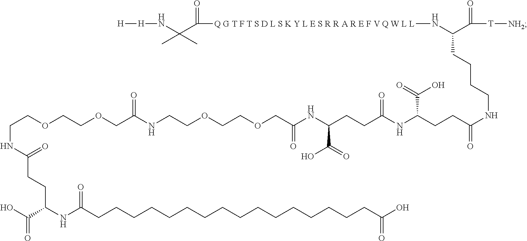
N(C(COCCOCCNC(COCCOCCNC(CCC(C(O)=O)NC(CCCCCCCCCCCCCCCCC(O)=O)=O)=O)=O)=O)C(CCC(NC(CCC(NCCCCC(C(=O)[T][NH2])N[Q G T F T S D L S K Y L E S R R A R E F V Q W L L]C(C(C)(C)N[H][H])=O)=O)C(=O)O)=O)C(=O)O
